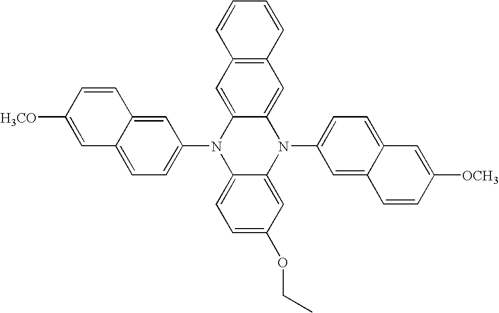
C1(N2C3=CC=C(OCC)C=C3N(C3=CC=C4C(=C3)C=CC([OCH3])=C4)C3=CC4=C(C=C23)C=CC=C4)=CC=C2C(=C1)C=CC([H3CO])=C2
